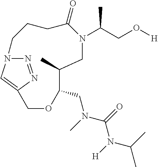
N1=NC2=CN1CCCC(=O)N(C(CO[H])C)CC(C)C(CN(C)C(=O)N(C(C)C)[H])OC2
